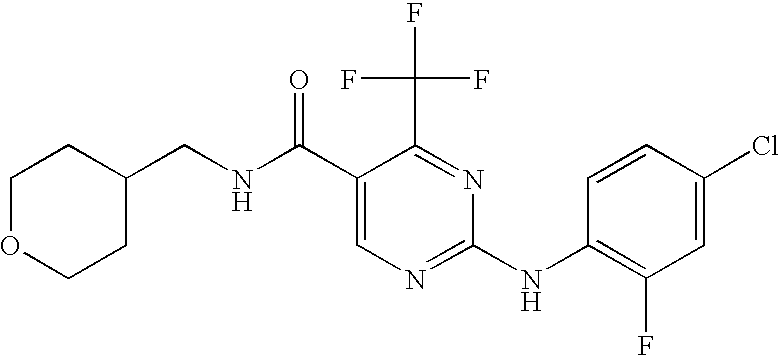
C1OCCC(CNC(C2=CN=C(NC3=C(F)C=C(Cl)C=C3)N=C2C(F)(F)F)=O)C1
